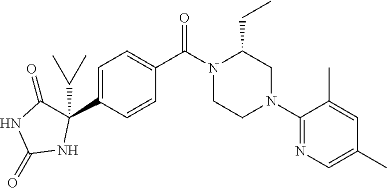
C1=C(C2(C(C)C)C(=O)NC(=O)N2)C=CC(C(N2CCN(C3=NC=C(C)C=C3C)CC2CC)=O)=C1
